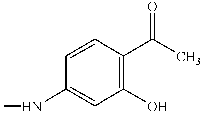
C1(O)=C(C(C)=O)C=CC(NC)=C1
